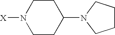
C1CC(N2CCCC2)CCN1[X]
